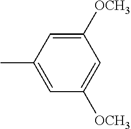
C1([OCH3])=CC(C)=CC([OCH3])=C1
